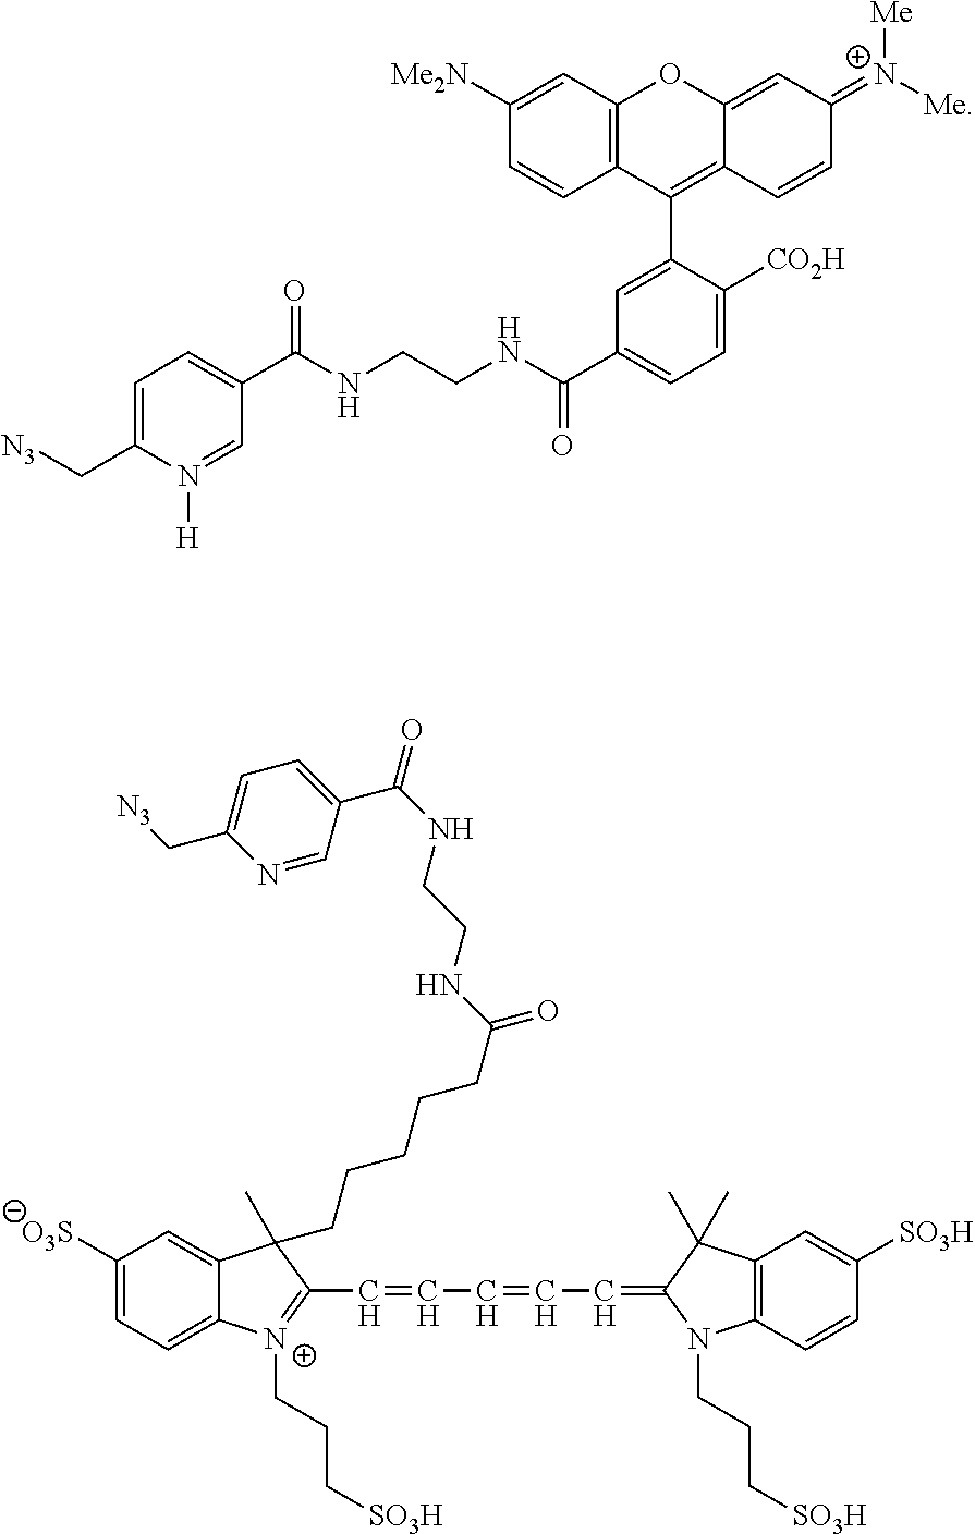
C1=N([H])C(C[N3])=CC=C1C(NCCNC(=O)C1=CC=C([CO2H])C(C2=C3C(=CC(=[N+]([Me])[Me])C=C3)OC3=C2C=CC([Me2N])=C3)=C1)=O.C1(C=CC=CC=C2N(CCC[SO3H])C3=C(C2(C)C)C=C([SO3H])C=C3)=[N+](CCC[SO3H])C2=CC=C([O3S])C=C2C1(CCCCCC(=O)NCCNC(=O)C1=CC=C(C[N3])N=C1)C
